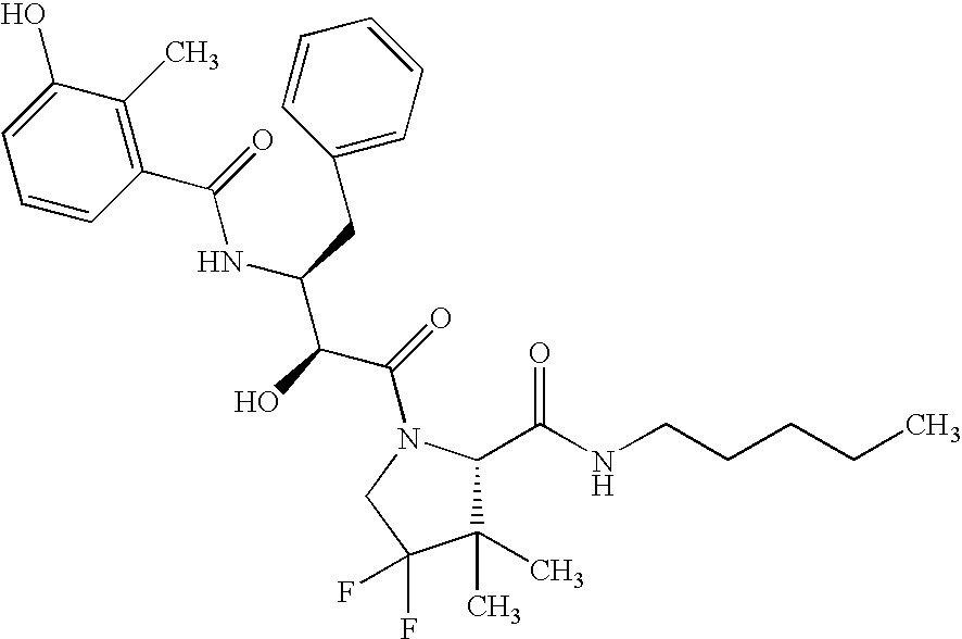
C1(C)(C)C(C(NCCCCC)=O)N(C(=O)C(C(NC(C2=C(C)C(O)=CC=C2)=O)CC2=CC=CC=C2)O)CC1(F)F
